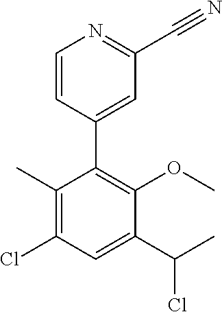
C1=CC(C2=C(OC)C(C(C)Cl)=CC(Cl)=C2C)=CC(C#N)=N1
